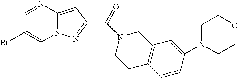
C1=NC2=CC(C(N3CCC4=C(C3)C=C(N3CCOCC3)C=C4)=O)=NN2C=C1Br
